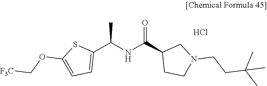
C1(C(NC(C2CCN(CCC(C)(C)C)C2)=O)C)=CC=C(OC[F3C])S1.Cl
